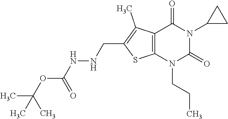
C12=C(N(CCC)C(=O)N(C3CC3)C1=O)SC(CNNC(=O)OC(C)(C)C)=C2C
